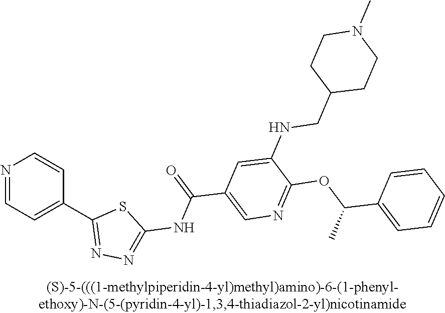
N1=CC=C(C2=NN=C(NC(=O)C3=CN=C(OC(C4=CC=CC=C4)C)C(NCC4CCN(C)CC4)=C3)S2)C=C1
